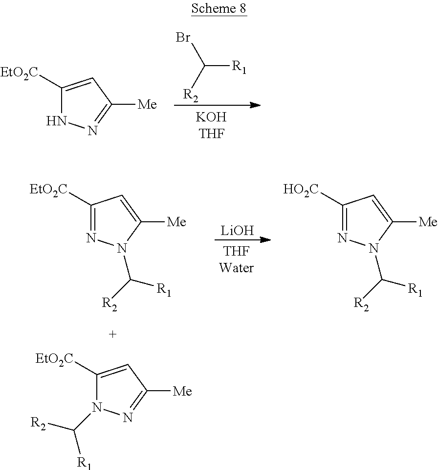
C1([EtO2C])=CC([Me])=NN1.C([R1])([R2])Br.C1([EtO2C])=NN(C([R2])[R1])C([Me])=C1.C1([EtO2C])=CC([Me])=NN1C([R1])[R2].[LiOH].C1([HO2C])=NN(C([R2])[R1])C([Me])=C1
